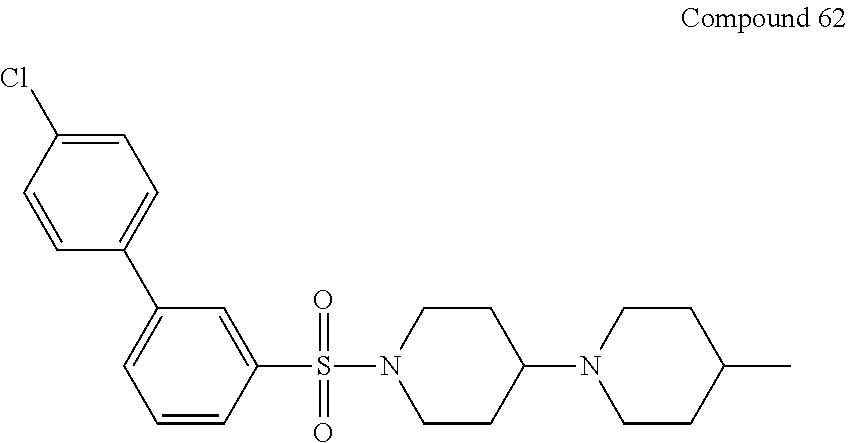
C1=C(C2=CC=C(Cl)C=C2)C=C(S(=O)(N2CCC(N3CCC(C)CC3)CC2)=O)C=C1
